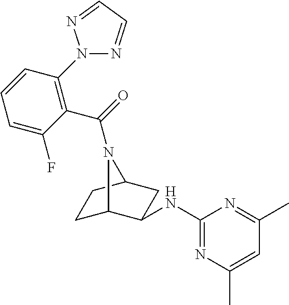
C1(NC2C3CCC(C2)N3C(=O)C2=C(N3N=CC=N3)C=CC=C2F)=NC(C)=CC(C)=N1
